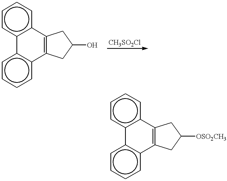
c1c2c(ccc1)C1=C(c3c-2cccc3)CC(O)C1.c1c2c(ccc1)C1=C(c3c-2cccc3)CC([OSO2CH3])C1
